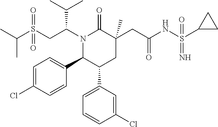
C(C)(C)S(CC(N1C(=O)C(CC(NS(C2CC2)(=N)=O)=O)(C)CC(C2=CC=CC(Cl)=C2)C1C1=CC=C(Cl)C=C1)C(C)C)(=O)=O
